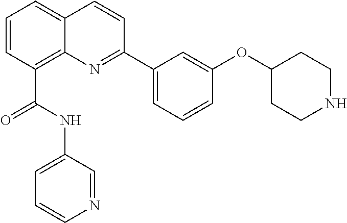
C1=CC(C(NC2=CC=CN=C2)=O)=C2C(=C1)C=CC(C1=CC=CC(OC3CCNCC3)=C1)=N2
